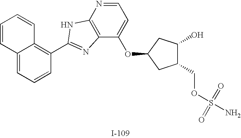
C12=CC=CC(C3=NC4=C(N=CC=C4OC4CC(O)C(COS(N)(=O)=O)C4)N3)=C1C=CC=C2
